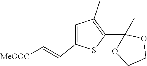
C1(C)=C(C2(C)OCCO2)SC(C=C[MeOOC])=C1
